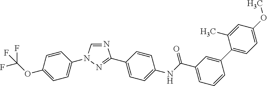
N1=CN(C2=CC=C(OC(F)(F)F)C=C2)N=C1C1=CC=C(NC(C2=CC=CC(C3=CC=C(OC)C=C3C)=C2)=O)C=C1
